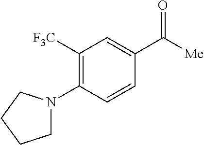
C1([F3C])=C(N2CCCC2)C=CC(C([Me])=O)=C1
